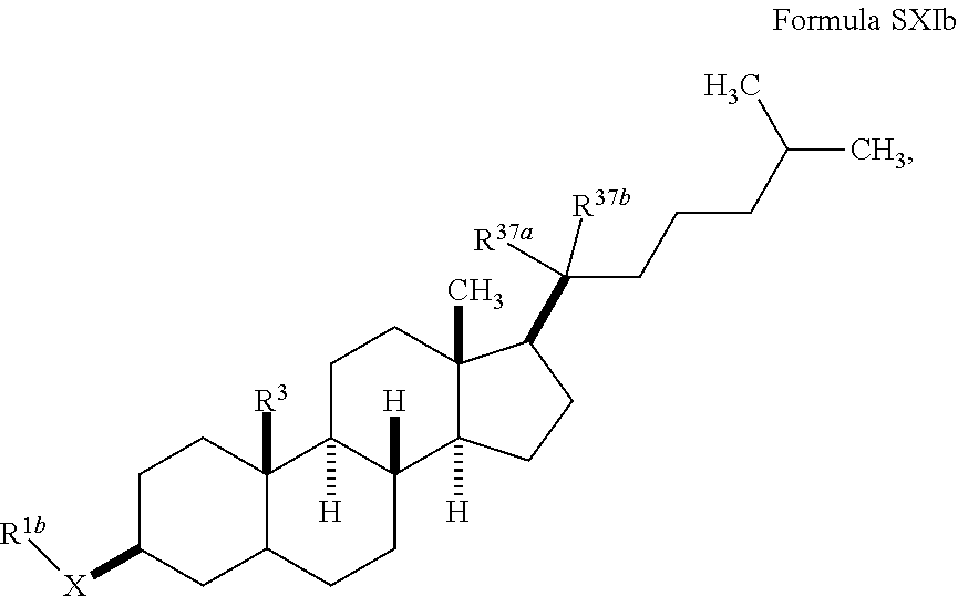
C1C([X][R1b])CC2C([R3])(C1)C1([H])C([H])(CC2)C2([H])C(C)(CC1)C(C([R37b])([R37a])CCCC(C)C)CC2
